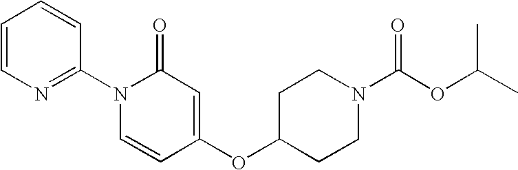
C1=CN=C(N2C=CC(OC3CCN(C(OC(C)C)=O)CC3)=CC2=O)C=C1
